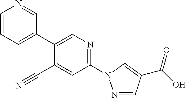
C1(C2=CC=CN=C2)=CN=C(N2N=CC(C(=O)O)=C2)C=C1C#N
